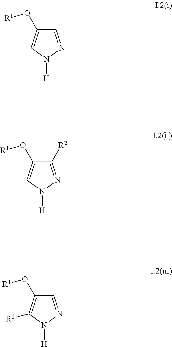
C1=NN([H])C=C1O[R1].C1([R2])=NN([H])C=C1O[R1].C1=NN([H])C([R2])=C1O[R1]
